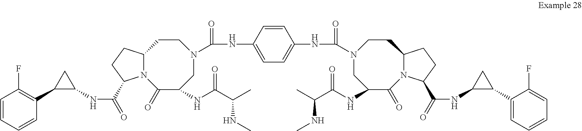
N12C(CCC1C(=O)NC1CC1C1=C(F)C=CC=C1)CCN(C(NC1=CC=C(NC(N3CC(NC(C(C)NC)=O)C(=O)N4C(CC3)CCC4C(=O)NC3C(C4=CC=CC=C4F)C3)=O)C=C1)=O)CC(NC(C(C)NC)=O)C2=O
